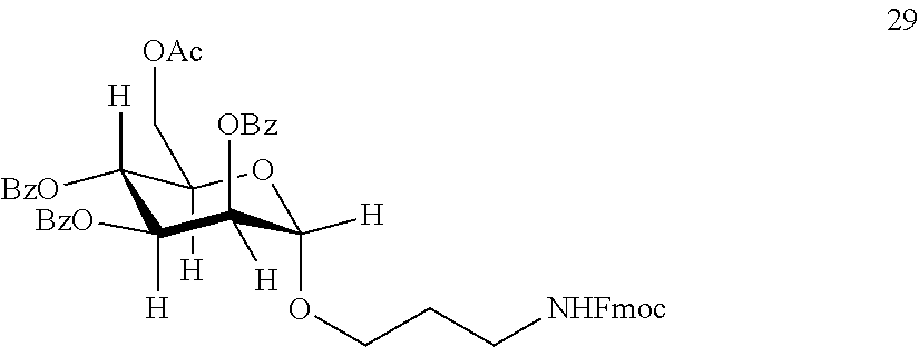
C1(C[OAc])([H])C([H])([BzO])C([BzO])([H])C([OBz])([H])C([H])(OCCC[NHFmoc])O1
